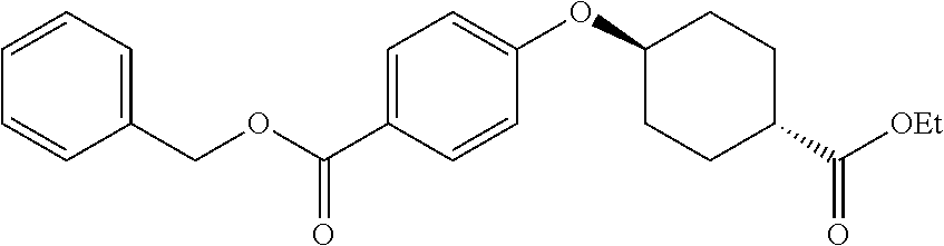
C1(COC(=O)C2=CC=C(OC3CCC(C(=O)[OEt])CC3)C=C2)=CC=CC=C1
